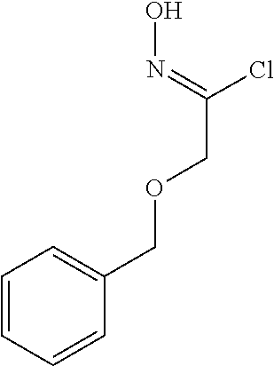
ON=C(Cl)COCC1=CC=CC=C1
